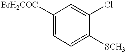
C1([BrH2COC])=CC=C([SCH3])C(Cl)=C1
